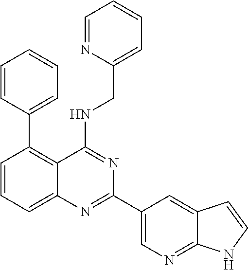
C1=CC=CC=C1C1=C2C(=CC=C1)N=C(C1=CN=C3C(=C1)C=CN3)N=C2NCC1=CC=CC=N1
